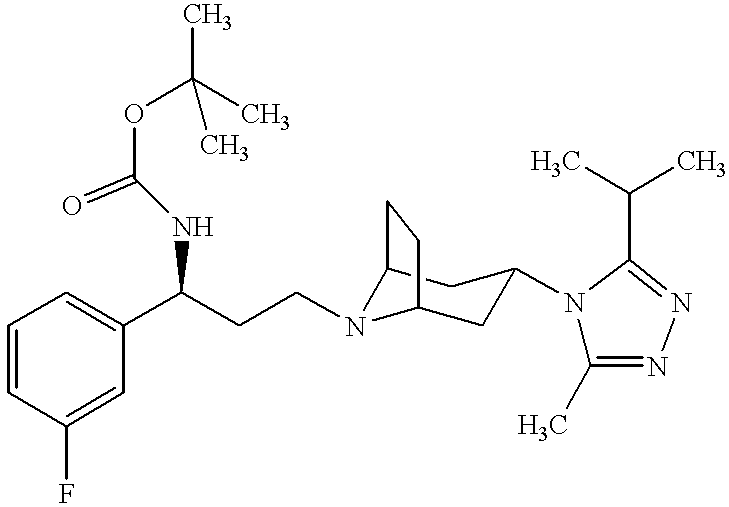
C1(C(CCN2C3CC(N4C(C)=NN=C4C(C)C)CC2CC3)NC(OC(C)(C)C)=O)=CC=CC(F)=C1
